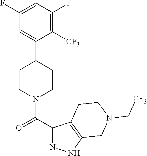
C1(F)=CC(F)=C([CF3])C(C2CCN(C(C3=NNC4=C3CCN(C[CF3])C4)=O)CC2)=C1
